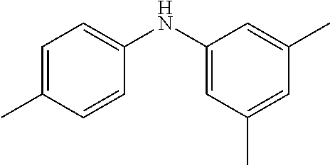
C1=C(C)C=CC(NC2=CC(C)=CC(C)=C2)=C1
